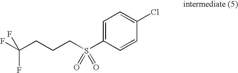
C1=C(S(CCCC(F)(F)F)(=O)=O)C=CC(Cl)=C1
